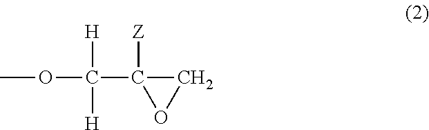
C1C([Z])(C([H])([H])OC)O1
